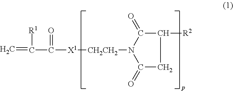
C=C(C(=O)[X1][CH2CH2]N1C(=O)CC([R2])C1=O)[R1]
